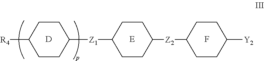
[E].[D].[R4]C1CCC([Z1]C2CCC([Z2]C3CCC([Y2])CC3)CC2)CC1.F
